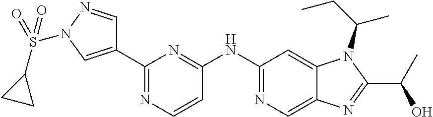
C1=NN(S(C2CC2)(=O)=O)C=C1C1=NC=CC(NC2=NC=C3C(=C2)N(C(CC)C)C(C(C)O)=N3)=N1
